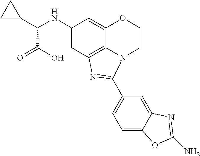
C1(NC(C2CC2)C(O)=O)=CC2=C3C(=C1)OCCN3C(C1=CC=C3C(=C1)N=C(N)O3)=N2
